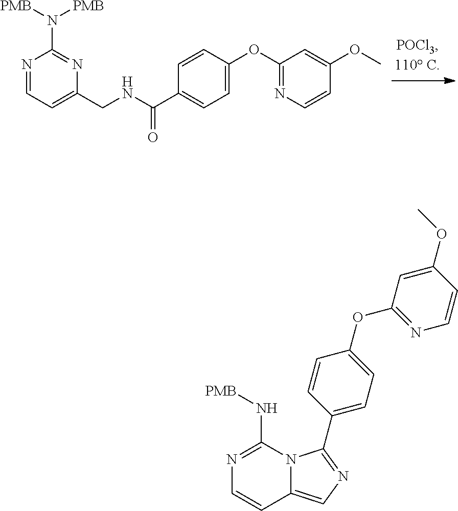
C1=CC(OC2=NC=CC(OC)=C2)=CC=C1C(NCC1=CC=NC(N([PMB])[PMB])=N1)=O.N1=C(N[PMB])N2C(=CN=C2C2=CC=C(OC3=NC=CC(OC)=C3)C=C2)C=C1
